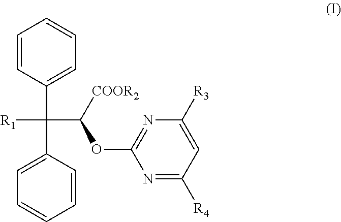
[R1]C(C1=CC=CC=C1)(C([COOR2])OC1=NC([R3])=CC([R4])=N1)C1=CC=CC=C1
